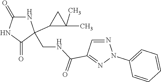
C1=CC=CC=C1N1N=C(C(=O)NCC2(C3CC3(C)C)C(=O)NC(=O)N2)C=N1
